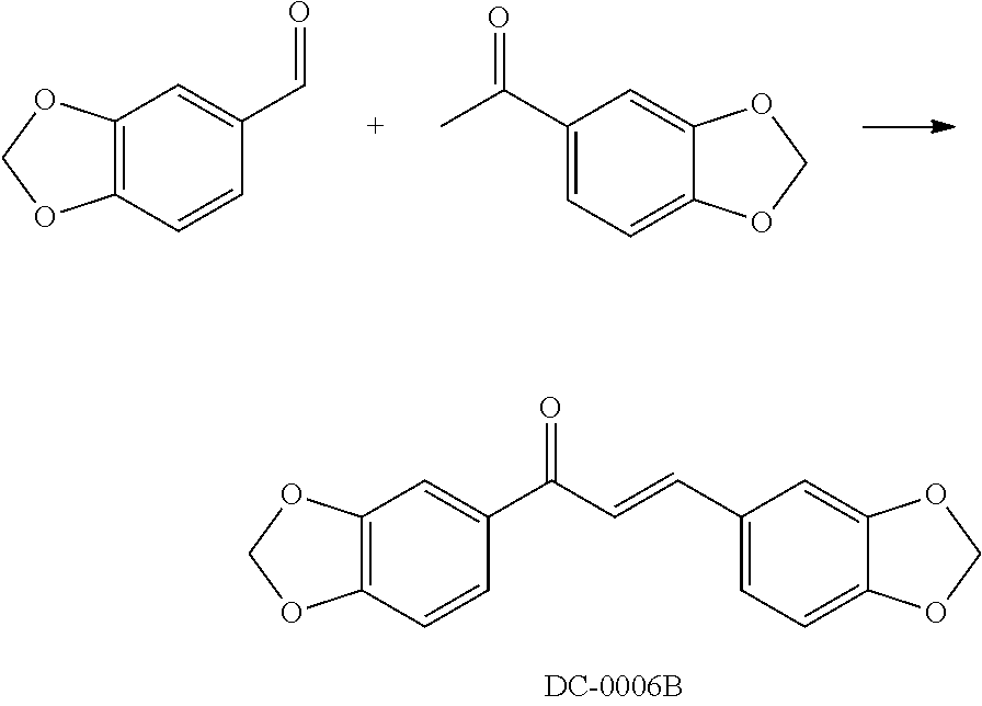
C12=C(C=CC(C=O)=C1)OCO2.C1(C(C)=O)=CC=C2C(=C1)OCO2.C12=C(C=CC(C(=O)C=CC3=CC=C4C(=C3)OCO4)=C1)OCO2
